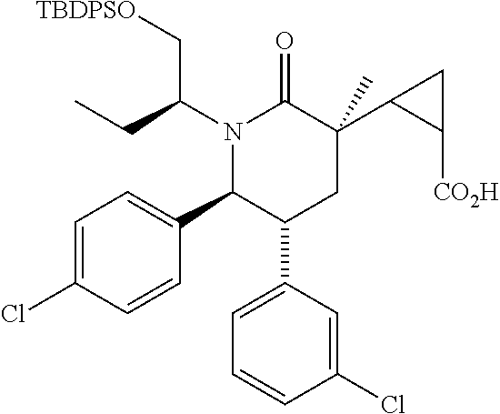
C1=C(Cl)C=CC(C2C(C3=CC=CC(Cl)=C3)CC(C)(C3C([CO2H])C3)C(=O)N2C(CC)C[TBDPSO])=C1
